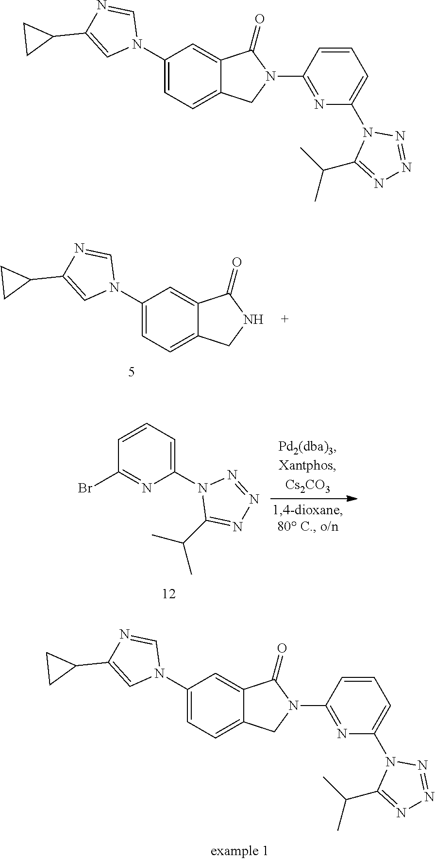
N1=C(N2C(=O)C3=CC(N4C=NC(C5CC5)=C4)=CC=C3C2)C=CC=C1N1C(C(C)C)=NN=N1.N1C(=O)C2=CC(N3C=NC(C4CC4)=C3)=CC=C2C1.C1=CC=C(N2C(C(C)C)=NN=N2)N=C1Br.N1=C(N2C(=O)C3=CC(N4C=NC(C5CC5)=C4)=CC=C3C2)C=CC=C1N1C(C(C)C)=NN=N1
